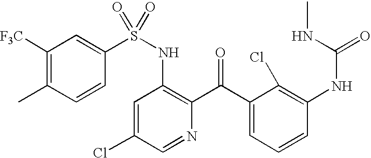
C1([F3C])=C(C)C=CC(S(NC2=C(C(C3=CC=CC(NC(NC)=O)=C3Cl)=O)N=CC(Cl)=C2)(=O)=O)=C1
